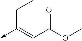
C(C(OC)=O)=C(->C)CC
